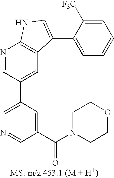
C1=C(C2=CC3=C(N=C2)NC=C3C2=CC=CC=C2[F3C])C=C(C(N2CCOCC2)=O)C=N1
